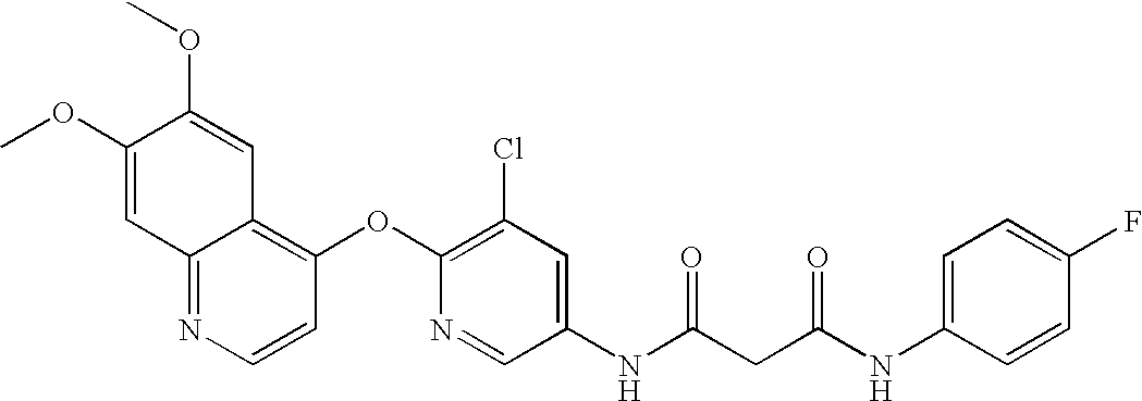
C1(OC)=CC2=NC=CC(OC3=C(Cl)C=C(NC(CC(NC4=CC=C(F)C=C4)=O)=O)C=N3)=C2C=C1OC
